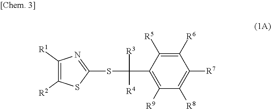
C1([R1])=C([R2])SC(SC([R3])([R4])C2=C([R9])C([R8])=C([R7])C([R6])=C2[R5])=N1
